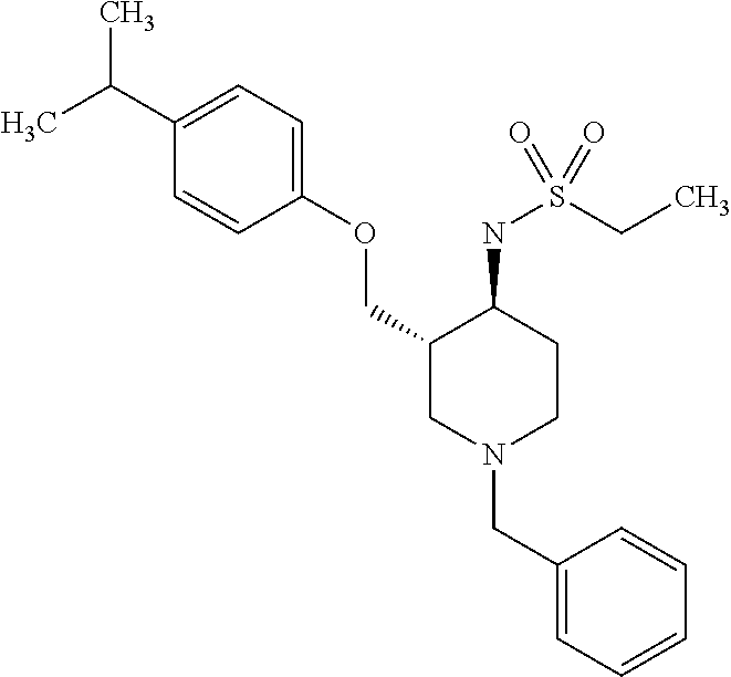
C1(C(C)C)=CC=C(OCC2CN(CC3=CC=CC=C3)CCC2NS(=O)(CC)=O)C=C1
